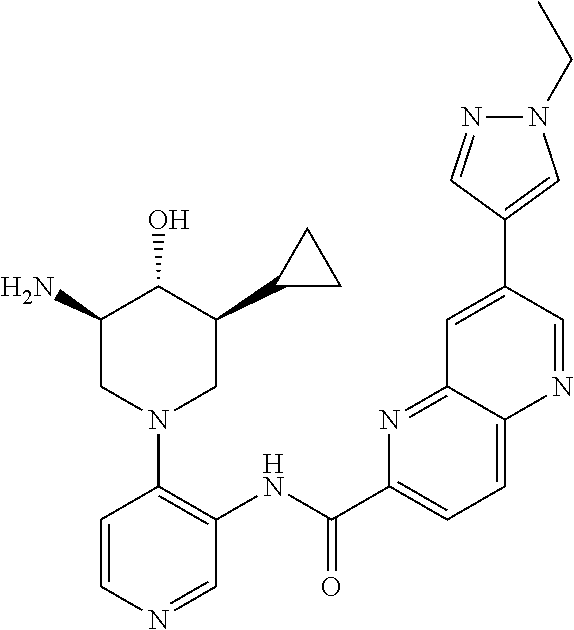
C1(N)CN(C2=C(NC(C3=CC=C4C(=N3)C=C(C3=CN(CC)N=C3)C=N4)=O)C=NC=C2)CC(C2CC2)C1O
